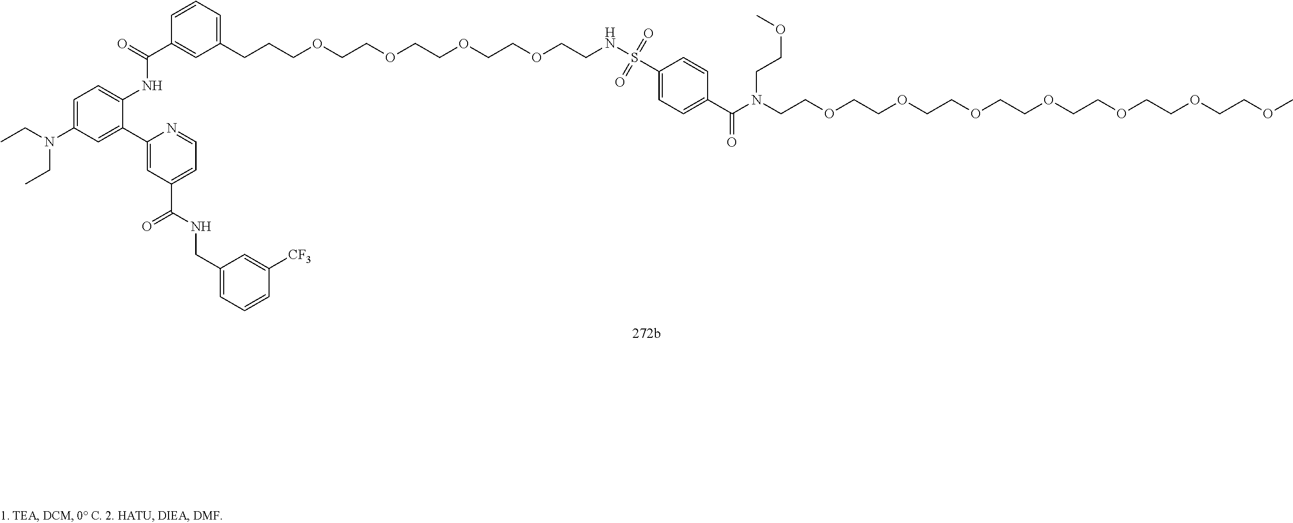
C(COCCOCCOCCOCCOCCOCCOC)N(C(C1=CC=C(S(NCCOCCOCCOCCOCCCC2=CC=CC(C(NC3=CC=C(N(CC)CC)C=C3C3=CC(C(=O)NCC4=CC=CC([CF3])=C4)=CC=N3)=O)=C2)(=O)=O)C=C1)=O)CCOC
